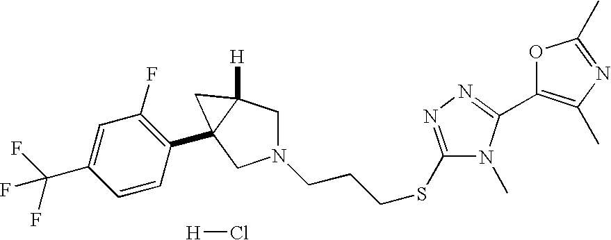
N1(CCCSC2=NN=C(C3=C(C)N=C(C)O3)N2C)CC2([H])C(C3=C(F)C=C(C(F)(F)F)C=C3)(C1)C2.[H]Cl
